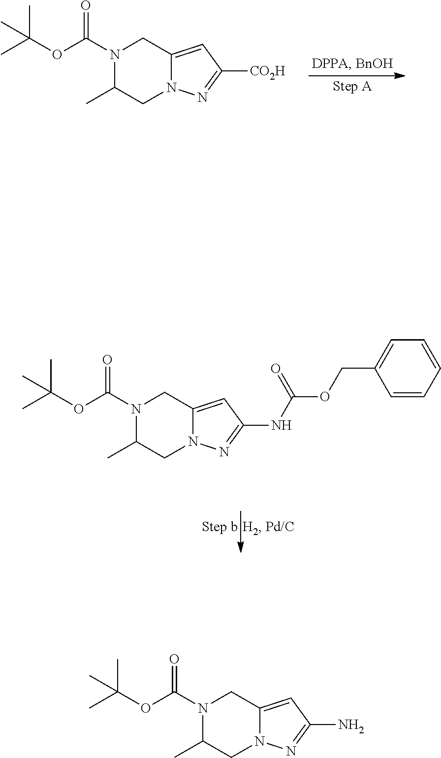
CC(C)(OC(=O)N1C(C)CN2C(=CC([CO2H])=N2)C1)C.CC(C)(OC(=O)N1C(C)CN2C(=CC(NC(OCC3=CC=CC=C3)=O)=N2)C1)C.CC(C)(OC(=O)N1C(C)CN2C(=CC(N)=N2)C1)C
